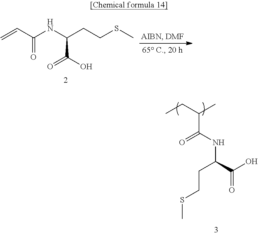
CCC(C)C(NC(CCSC)C(O)=O)=O.N(C(CCSC)C(O)=O)C(C=C)=O
